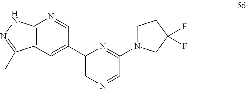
C1(C2=CC3=C(N=C2)NN=C3C)=CN=CC(N2CCC(F)(F)C2)=N1
